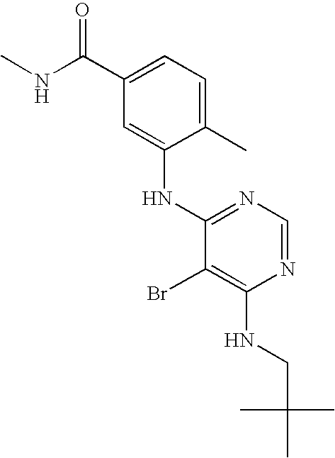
N1=CN=C(NC2=CC(C(NC)=O)=CC=C2C)C(Br)=C1NCC(C)(C)C
